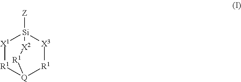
[X1]1[R1][Q]2[R1][X3][Si]1([Z])[X2][R1]2
